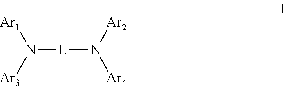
N([Ar3])([Ar1])[L]N([Ar2])[Ar4]
